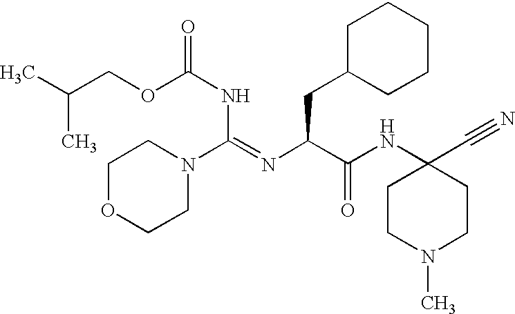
CC(C)COC(NC(N1CCOCC1)=NC(C(NC1(C#N)CCN(C)CC1)=O)CC1CCCCC1)=O
